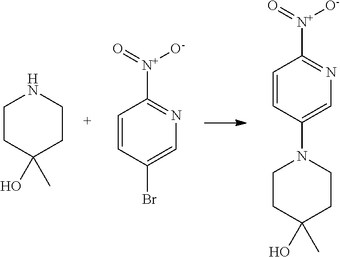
C1CC(C)(O)CCN1.C1=CC(Br)=CN=C1[N+](=O)[O-].C1=CC(N2CCC(C)(O)CC2)=CN=C1[N+](=O)[O-]
